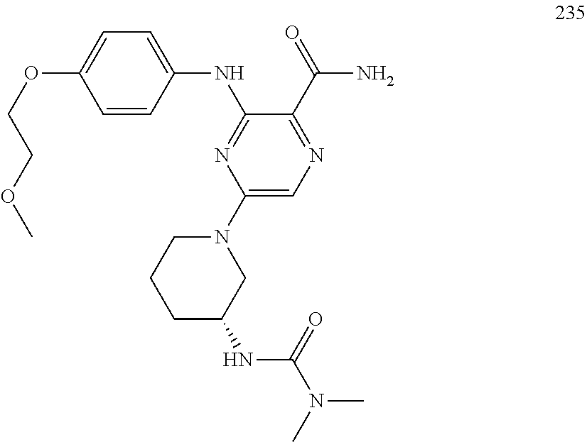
C1=C(OCCOC)C=CC(NC2=NC(N3CCCC(NC(N(C)C)=O)C3)=CN=C2C(=O)N)=C1
